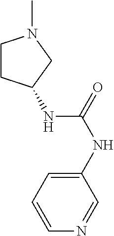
C1CC(NC(NC2=CC=CN=C2)=O)CN1C
